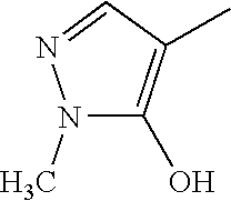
C1(O)=C(C)C=NN1C
